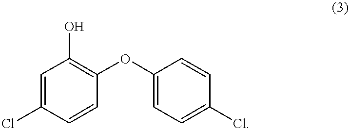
C1=C(Cl)C=CC(OC2=CC=C(Cl)C=C2)=C1O
